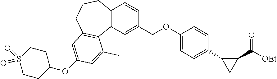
C12=C(C=C(COC3=CC=C(C4CC4C([OEt])=O)C=C3)C=C1)C1=C(CCC2)C=C(OC2CCS(=O)(=O)CC2)C=C1C
